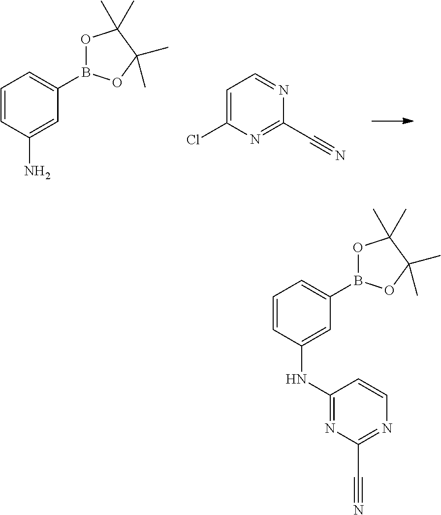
C1=CC(N)=CC(B2OC(C)(C)C(C)(C)O2)=C1.C1=C(Cl)N=C(C#N)N=C1.C1(NC2=CC(B3OC(C)(C)C(C)(C)O3)=CC=C2)=NC(C#N)=NC=C1
